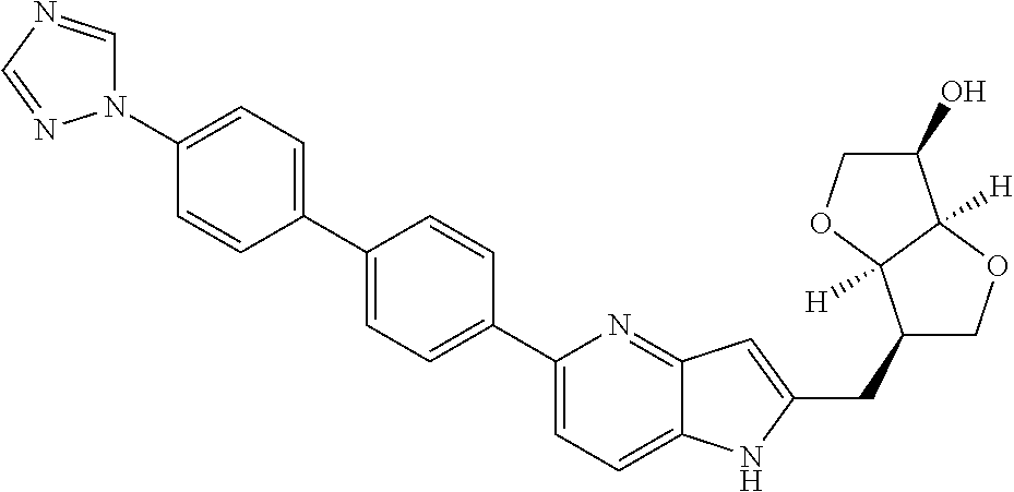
C1(C2=CC=C(C3=CC=C(N4C=NC=N4)C=C3)C=C2)=CC=C2C(=N1)C=C(CC1COC3([H])C1([H])OCC3O)N2
